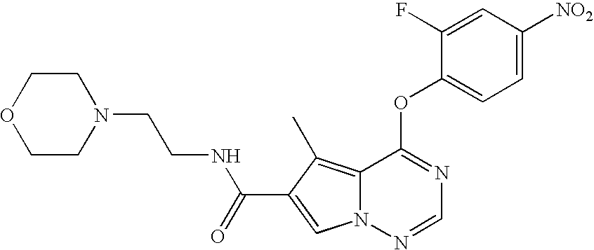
C1=C(F)C(OC2=NC=NN3C2=C(C)C(C(NCCN2CCOCC2)=O)=C3)=CC=C1[NO2]
